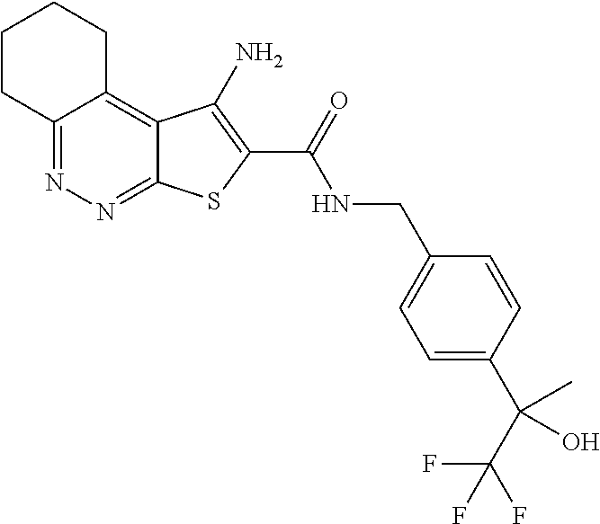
C12=NN=C3C(=C1CCCC2)C(N)=C(C(=O)NCC1=CC=C(C(C(F)(F)F)(C)O)C=C1)S3
